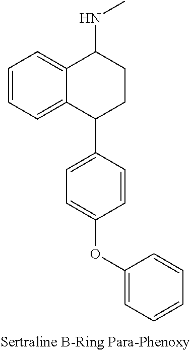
C12=CC=CC=C1C(C1=CC=C(OC3=CC=CC=C3)C=C1)CCC2NC
